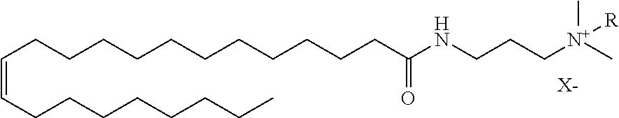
C(CCCCCCCCCC(NCCC[N+](C)(C)[R])=O)CC=CCCCCCCCC.[X-]
